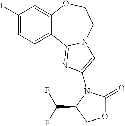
C1(I)=CC=C2C(=C1)OCCN1C2=NC(N2C(=O)OCC2C(F)F)=C1
